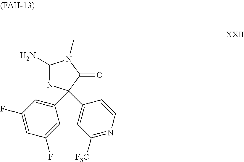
C1(N)=NC(C2=CC(F)=CC(F)=C2)(C2=CC([F3C])=NC=C2)C(=O)N1C
